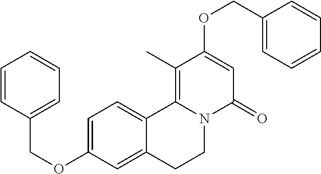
C(OC1=CC=C2C(=C1)CCN1C2=C(C)C(OCC2=CC=CC=C2)=CC1=O)C1=CC=CC=C1
